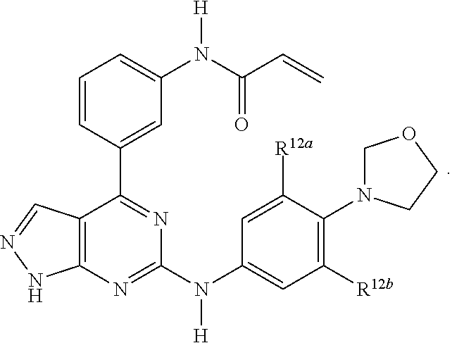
C1([R12b])=C(N2COCC2)C([R12a])=CC(N(C2=NC3=C(C(C4=CC(N([H])C(C=C)=O)=CC=C4)=N2)C=NN3)[H])=C1
